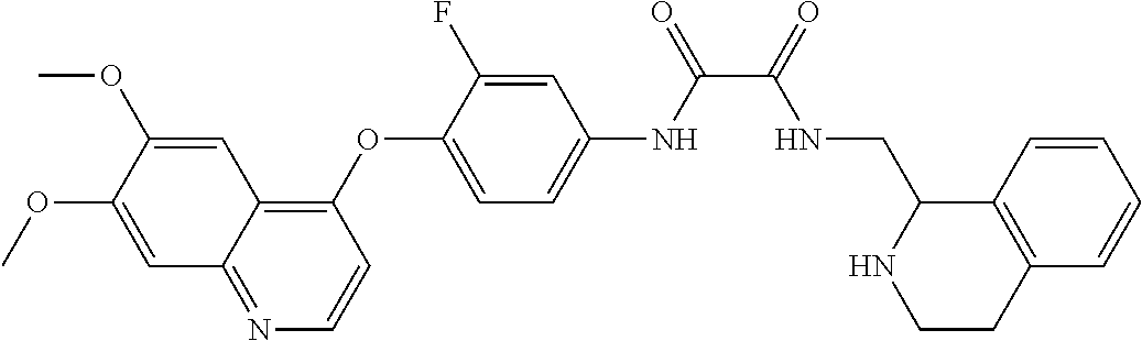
C1=C(OC)C(OC)=CC2=C(OC3=CC=C(NC(C(=O)NCC4NCCC5=C4C=CC=C5)=O)C=C3F)C=CN=C12
